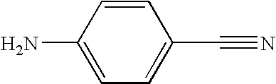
C1=CC(N)=CC=C1C#N
